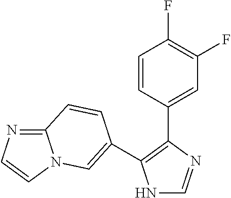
N1C=NC(C2=CC(F)=C(F)C=C2)=C1C1=CN2C(=NC=C2)C=C1
